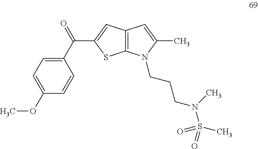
C1=CC(OC)=CC=C1C(=O)C1=CC2=C(S1)N(CCCN(S(C)(=O)=O)C)C(C)=C2
